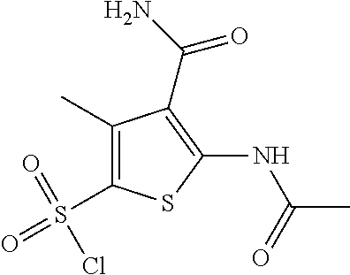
C1(C)=C(S(=O)(Cl)=O)SC(NC(C)=O)=C1C(N)=O
